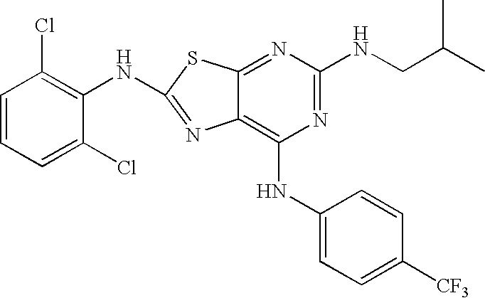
C1(NC2=C(Cl)C=CC=C2Cl)=NC2=C(NC3=CC=C([CF3])C=C3)N=C(NCC(C)C)N=C2S1
